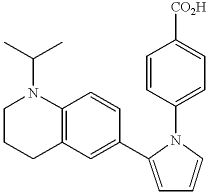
C12=C(C=C(C3=CC=CN3C3=CC=C([CO2H])C=C3)C=C1)CCCN2C(C)C
